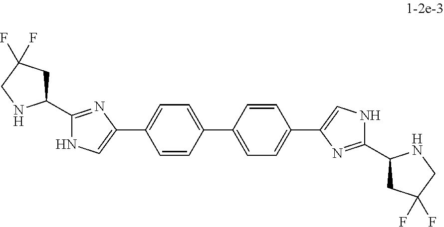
C1C(C2=NC(C3=CC=C(C4=CC=C(C5=CNC(C6CC(F)(F)CN6)=N5)C=C4)C=C3)=CN2)NCC1(F)F
